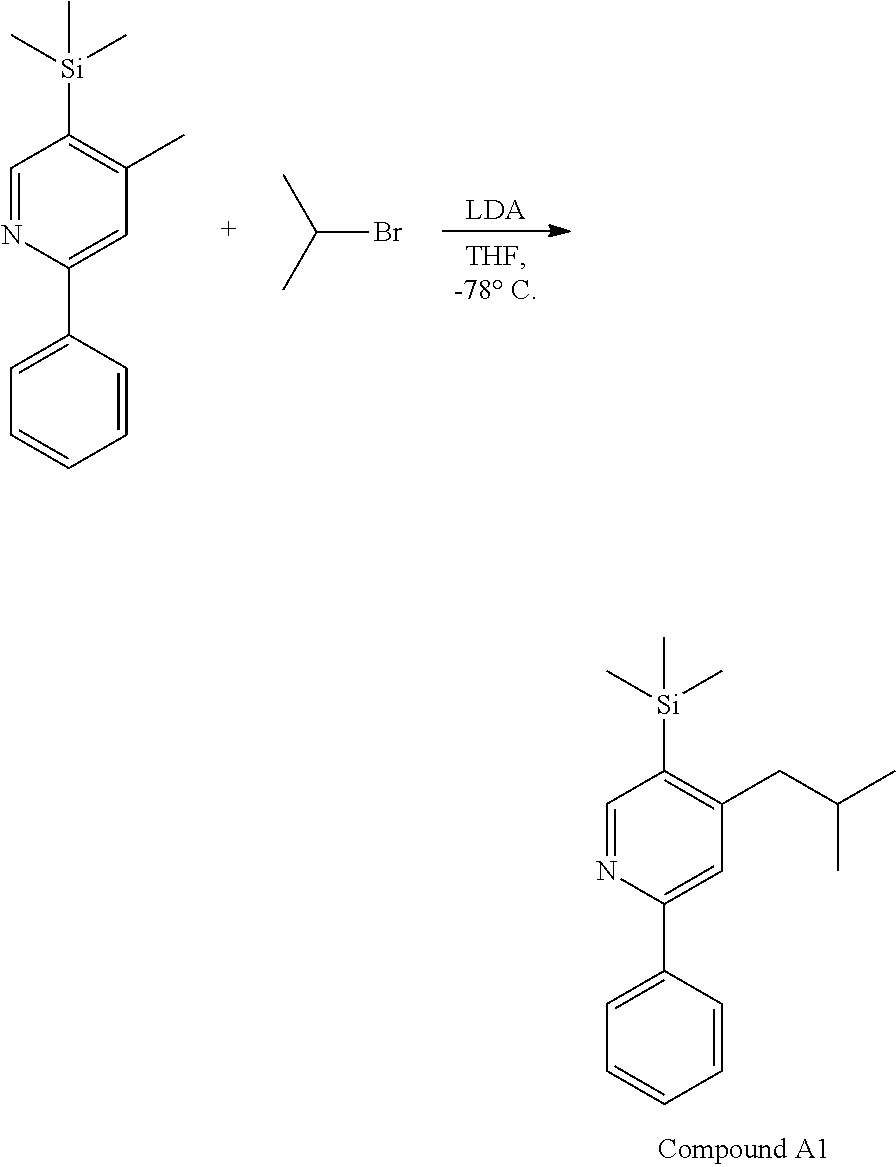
C1([Si](C)(C)C)=C(CC(C)C)C=C(C2=CC=CC=C2)N=C1.[LDA].C1([Si](C)(C)C)=C(C)C=C(C2=CC=CC=C2)N=C1.C(Br)(C)C
